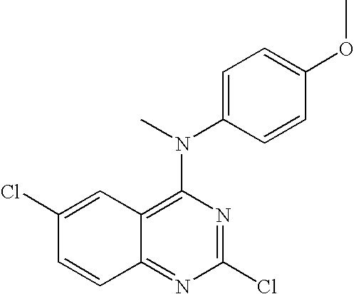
C1(Cl)=NC(N(C)C2=CC=C(OC)C=C2)=C2C(=N1)C=CC(Cl)=C2
